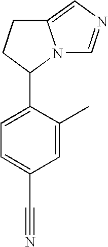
C1=C(C)C(C2N3C(=CN=C3)CC2)=CC=C1C#N
